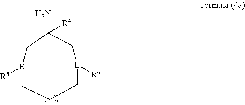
[E]1([R5])CCC[E]([R6])CC(N)([R4])C1
